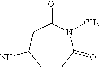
C1CC(=O)N(C)C(=O)CC1N
